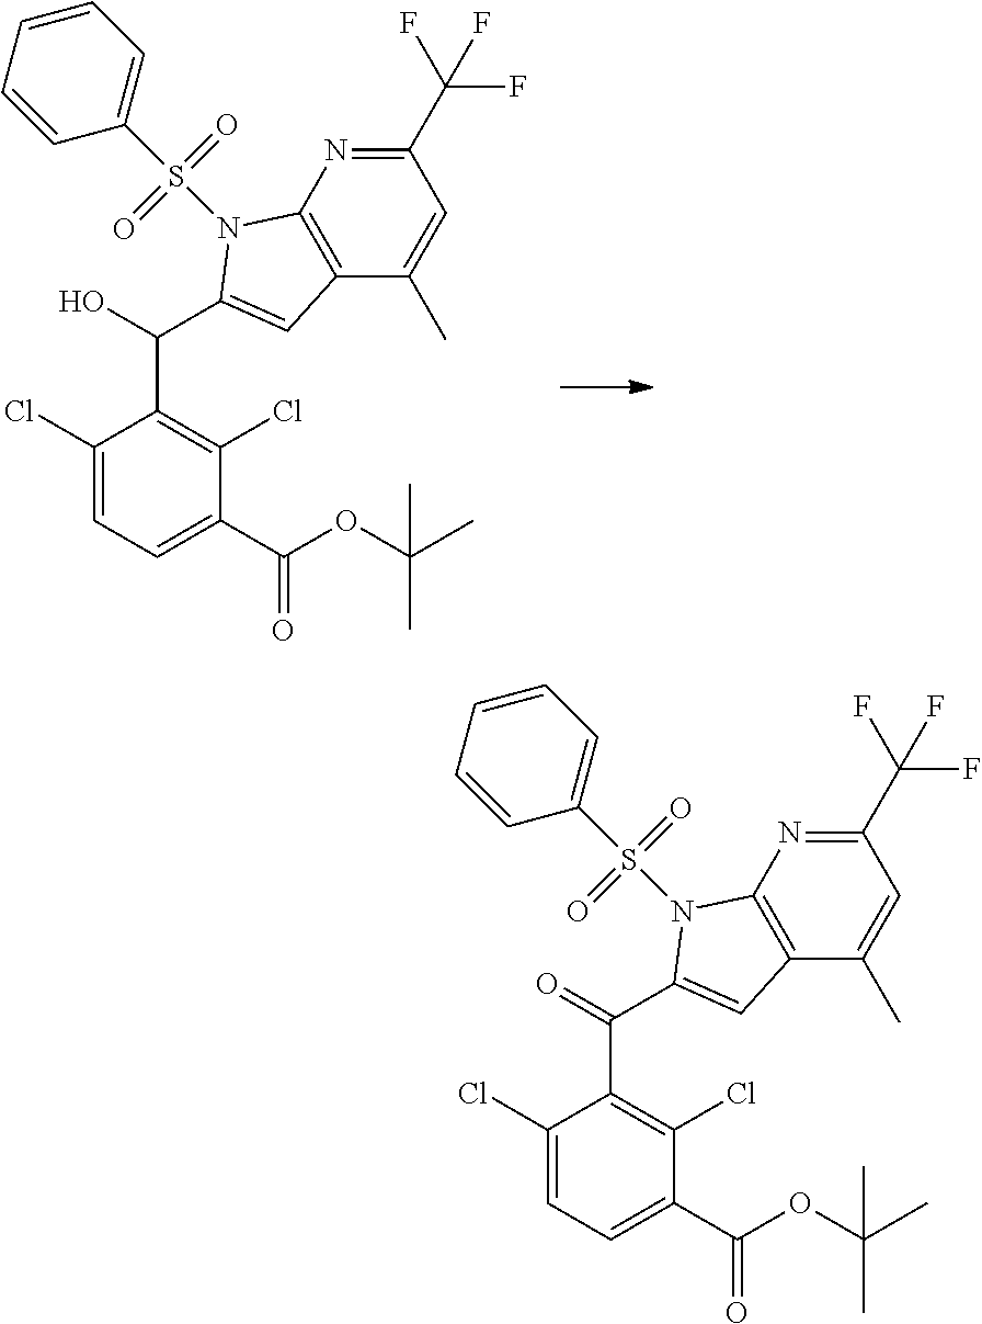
C1(Cl)=CC=C(C(OC(C)(C)C)=O)C(Cl)=C1C(C1=CC2=C(N=C(C(F)(F)F)C=C2C)N1S(C1=CC=CC=C1)(=O)=O)O.C1(Cl)=CC=C(C(OC(C)(C)C)=O)C(Cl)=C1C(C1=CC2=C(N=C(C(F)(F)F)C=C2C)N1S(C1=CC=CC=C1)(=O)=O)=O
